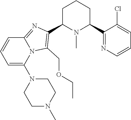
C1C(C2=C(COCC)N3C(=N2)C=CC=C3N2CCN(C)CC2)N(C)C(C2=NC=CC=C2Cl)CC1
